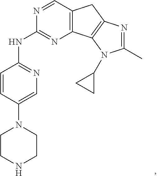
C12=C(C3=C(C1)N=C(C)N3C1CC1)N=C(NC1=NC=C(N3CCNCC3)C=C1)N=C2
